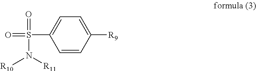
O=S(=O)(N([R11])[R10])C1=CC=C([R9])C=C1
